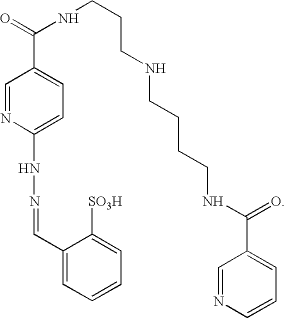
C1(C=NNC2=CC=C(C(=O)NCCCNCCCCNC(=O)C3=CC=CN=C3)C=N2)=CC=CC=C1[SO3H]
